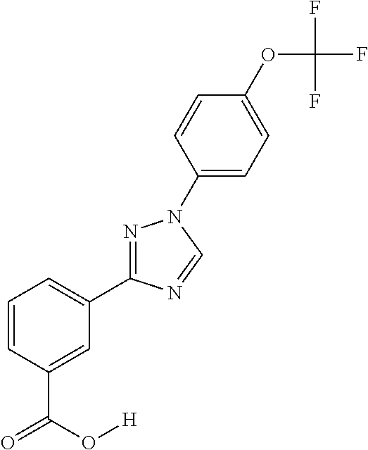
C1=CC=C(C2=NN(C3=CC=C(OC(F)(F)F)C=C3)C=N2)C=C1C(O[H])=O
